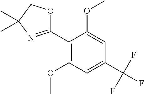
C1(C2=NC(C)(C)CO2)=C(OC)C=C(C(F)(F)F)C=C1OC
